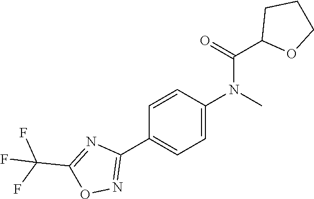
C1=CC(N(C)C(C2OCCC2)=O)=CC=C1C1=NOC(C(F)(F)F)=N1
